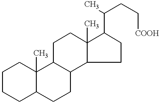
C1CCC2C(C)(C1)C1C(CC2)C2C(C)(CC1)C(C(CC[COOH])C)CC2
